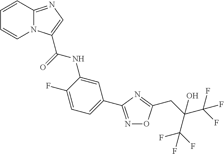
C12=NC=C(C(NC3=CC(C4=NOC(CC(C(F)(F)F)(C(F)(F)F)O)=N4)=CC=C3F)=O)N1C=CC=C2
